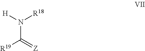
[R19]C(=[Z])N([R18])[H]
